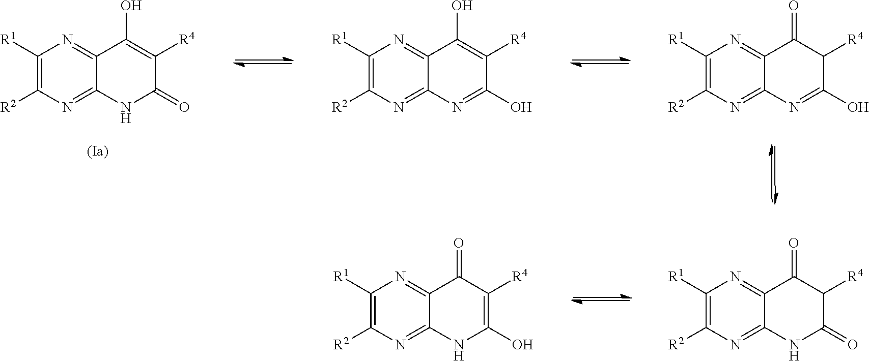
C1([R1])=C([R2])N=C2C(=N1)C(O)=C([R4])C(=O)N2.C1([R1])=C([R2])N=C2C(=N1)C(=O)C([R4])C(=O)N2.C1([R1])=C([R2])N=C2C(=N1)C(=O)C([R4])=C(O)N2.C1([R1])=C([R2])N=C2C(=N1)C(O)=C([R4])C(O)=N2.C1([R1])=C([R2])N=C2C(=N1)C(=O)C([R4])C(O)=N2
